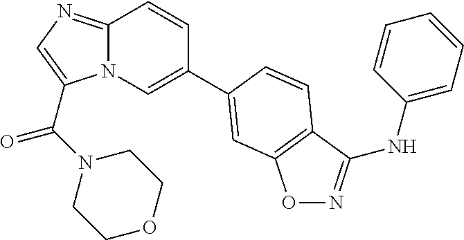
N12C(=NC=C1C(=O)N1CCOCC1)C=CC(C1=CC3=C(C(NC4=CC=CC=C4)=NO3)C=C1)=C2
